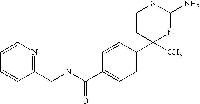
C1=CC(C2(C)N=C(N)SCC2)=CC=C1C(NCC1=NC=CC=C1)=O
